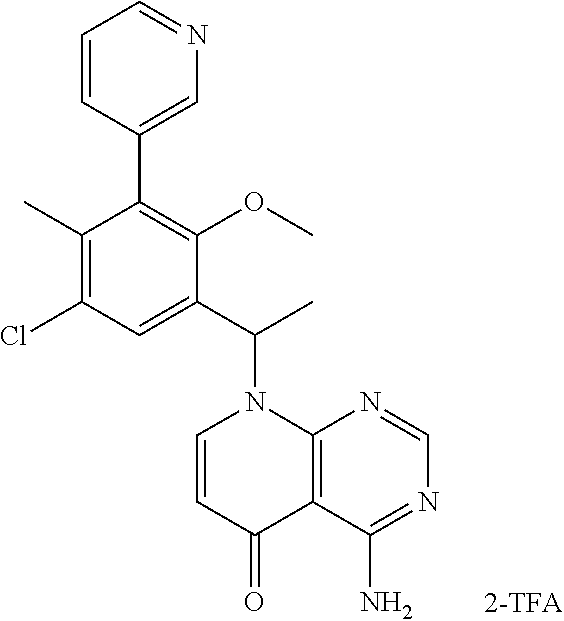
C1(C)=C(Cl)C=C(C(C)N2C=CC(=O)C3=C2N=CN=C3N)C(OC)=C1C1=CN=CC=C1
